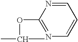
C1(OC(C)C)=NC=CC=N1
